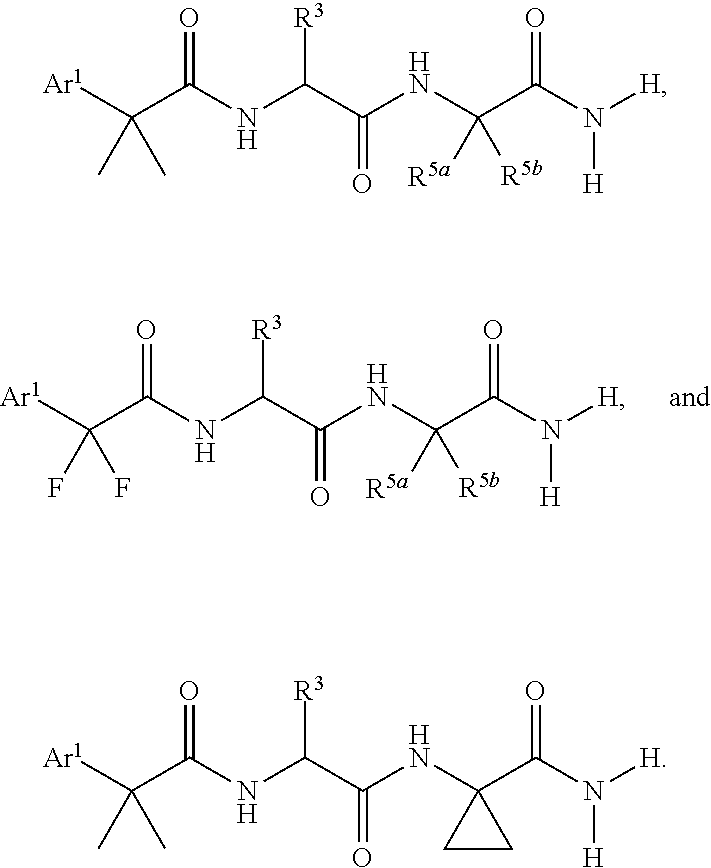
[Ar1]C(C(NC(C(NC(C(N([H])[H])=O)([R5a])[R5b])=O)[R3])=O)(C)C.[Ar1]C(C(NC(C(NC1(C(N([H])[H])=O)CC1)=O)[R3])=O)(C)C.[Ar1]C(C(NC(C(NC(C(N([H])[H])=O)([R5a])[R5b])=O)[R3])=O)(F)F
